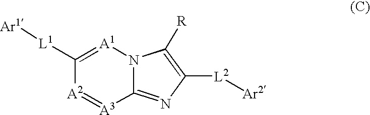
C12=NC([L2][Ar2])=C([R])N1[A1]=C([L1][Ar1])[A2]=[A3]2
